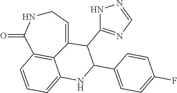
C1NC(=O)C2=C3C(=CC=C2)NC(C2=CC=C(F)C=C2)C(C2=NC=NN2)C3=C1
